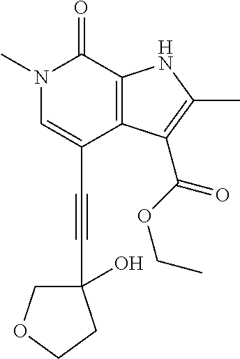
C(C1=CN(C)C(=O)C2=C1C(C(OCC)=O)=C(C)N2)#CC1(O)COCC1
